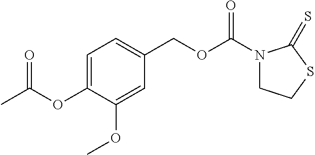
CC(OC1=CC=C(COC(N2CCSC2=S)=O)C=C1OC)=O
